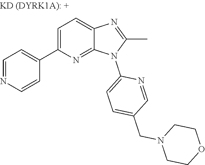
C1=NC=CC(C2=CC=C3C(=N2)N(C2=CC=C(CN4CCOCC4)C=N2)C(C)=N3)=C1
